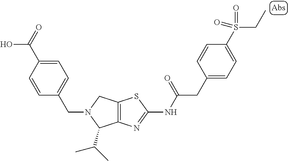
C12=C(N=C(NC(CC3=CC=C(S(CC)(=O)=O)C=C3)=O)S1)C(C(C)C)N(CC1=CC=C(C(=O)O)C=C1)C2
